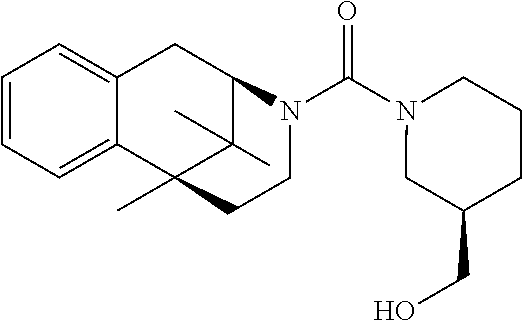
C1=C2C(=CC=C1)C1(C)C(C)(C)C(C2)N(C(N2CC(CO)CCC2)=O)CC1
